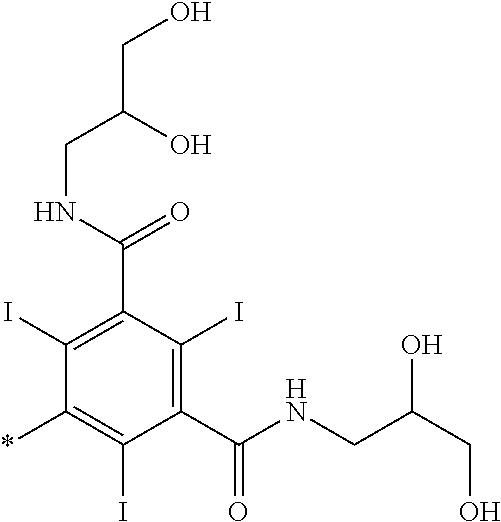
C1(I)=C(C(NCC(CO)O)=O)C(I)=C(C(NCC(CO)O)=O)C(I)=C1*
